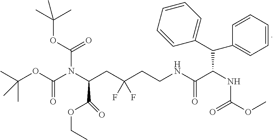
N(C(CC(CCNC(C(NC(OC)=O)C(C1=CC=CC=C1)C1=CC=CC=C1)=O)(F)F)C(OCC)=O)(C(OC(C)(C)C)=O)C(=O)OC(C)(C)C
